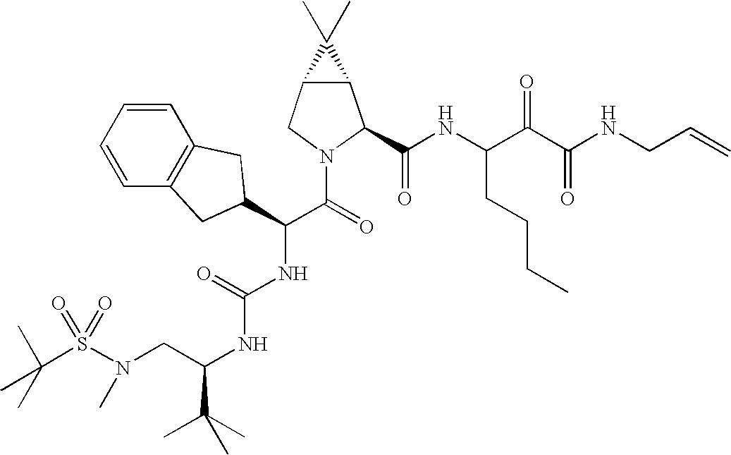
S(N(CC(NC(NC(C(=O)N1C(C(NC(C(C(NCC=C)=O)=O)CCCC)=O)C2C(C1)C2(C)C)C1CC2=C(C=CC=C2)C1)=O)C(C)(C)C)C)(=O)(=O)C(C)(C)C
